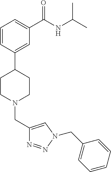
C1=CC(C2CCN(CC3=CN(CC4=CC=CC=C4)N=N3)CC2)=CC(C(NC(C)C)=O)=C1
